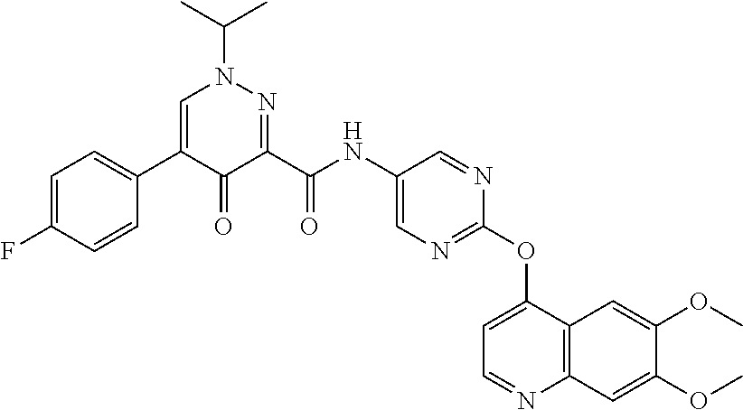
C1=C(F)C=CC(C2=CN(C(C)C)N=C(C(NC3=CN=C(OC4=CC=NC5=C4C=C(OC)C(OC)=C5)N=C3)=O)C2=O)=C1
